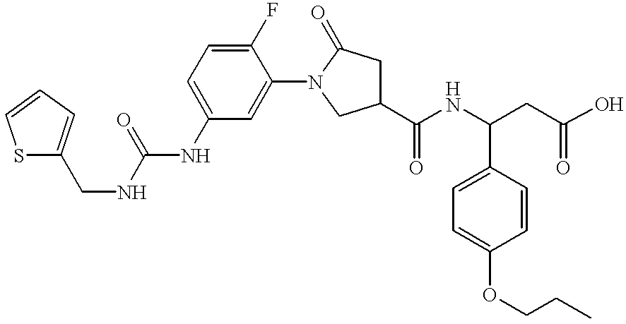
S1C(CNC(=O)NC2=CC=C(F)C(N3CC(C(NC(CC(O)=O)C4=CC=C(OCCC)C=C4)=O)CC3=O)=C2)=CC=C1
